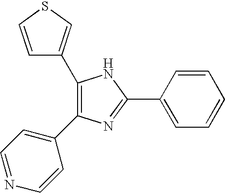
C1(C2=CSC=C2)=C(C2=CC=NC=C2)N=C(C2=CC=CC=C2)N1
